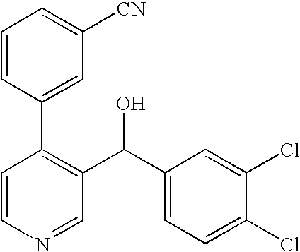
C1=CN=CC(C(C2=CC=C(Cl)C(Cl)=C2)O)=C1C1=CC([CN])=CC=C1
